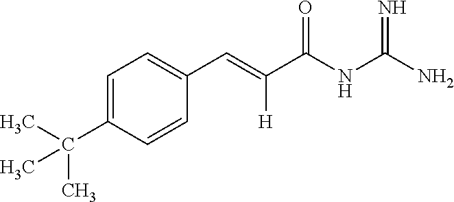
C1=C(C(C)(C)C)C=CC(C=C(C(NC(N)=N)=O)[H])=C1
